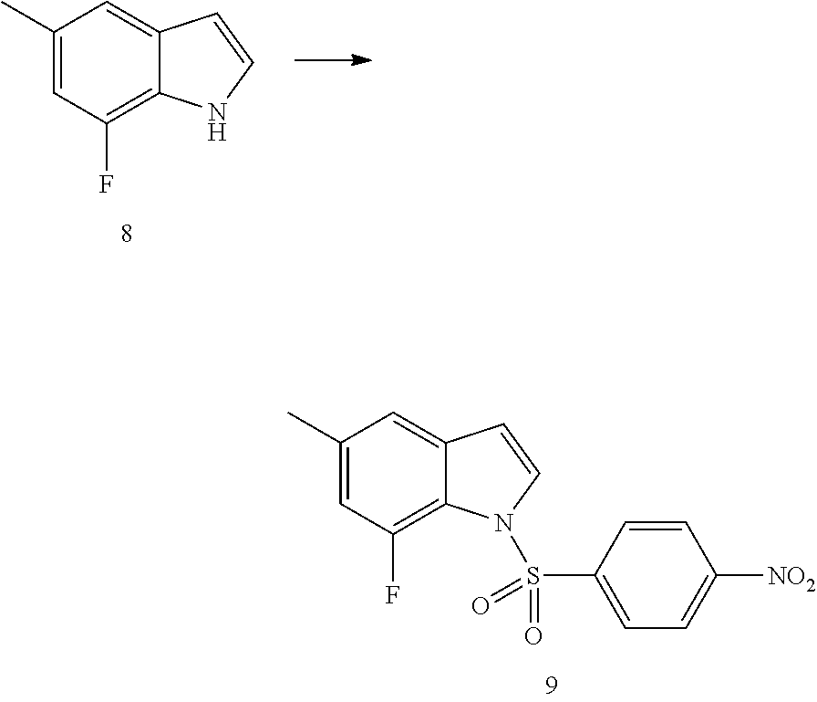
C1(C)=CC(F)=C2C(=C1)C=CN2.C1(C)=CC(F)=C2C(=C1)C=CN2S(=O)(=O)C1=CC=C([NO2])C=C1
